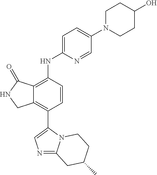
N1=C2N(C(C3=C4C(=C(NC5=CC=C(N6CCC(O)CC6)C=N5)C=C3)C(=O)NC4)=C1)CCC(C)C2
